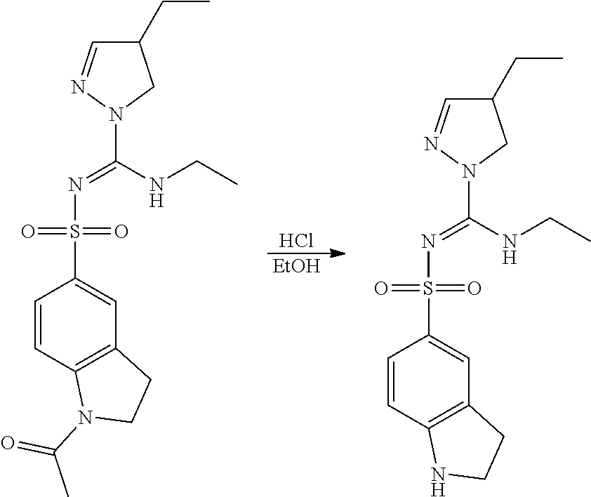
Cl.[EtOH].C1=CC2=C(C=C1S(N=C(NCC)N1CC(CC)C=N1)(=O)=O)CCN2C(C)=O.C1=CC2=C(C=C1S(N=C(NCC)N1CC(CC)C=N1)(=O)=O)CCN2
